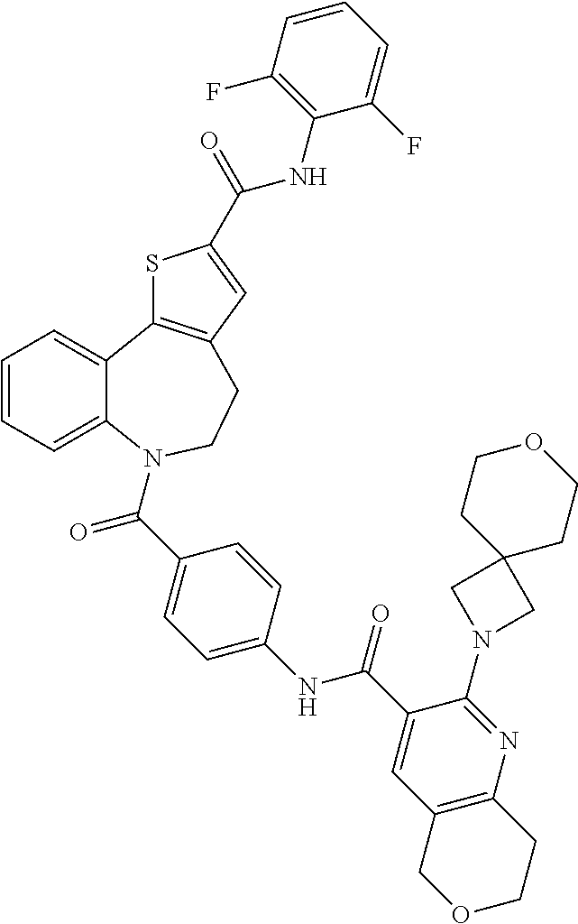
C1=CC=C2C(=C1)C1=C(CCN2C(C2=CC=C(NC(C3=CC4=C(N=C3N3CC5(C3)CCOCC5)CCOC4)=O)C=C2)=O)C=C(C(=O)NC2=C(F)C=CC=C2F)S1
